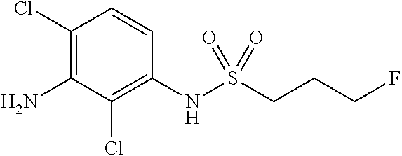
C1(Cl)=C(N)C(Cl)=C(NS(CCCF)(=O)=O)C=C1
